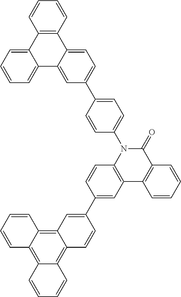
C12=C(N(C3=CC=C(C4=CC=C5C(=C4)C4=CC=CC=C4C4=C5C=CC=C4)C=C3)C(=O)C3=C1C=CC=C3)C=CC(C1=CC3=C4C(=C5C(=C3C=C1)C=CC=C5)C=CC=C4)=C2
